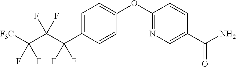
C1=C(C(F)(F)C(C([F3C])(F)F)(F)F)C=CC(OC2=NC=C(C(N)=O)C=C2)=C1
